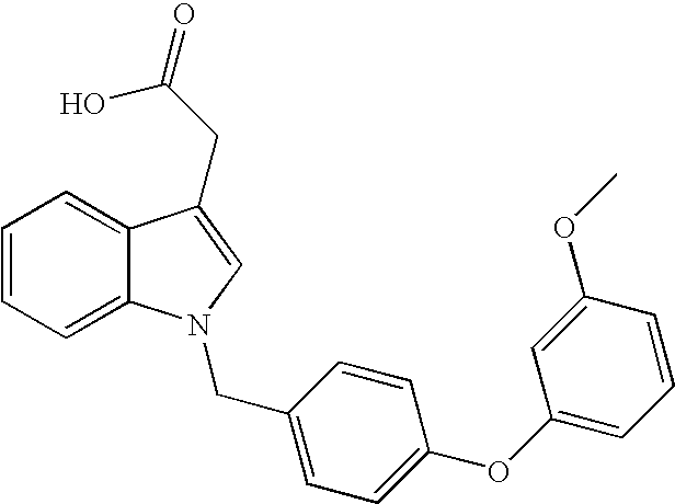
C1=CC=C2C(=C1)C(CC(O)=O)=CN2CC1=CC=C(OC2=CC=CC(OC)=C2)C=C1
